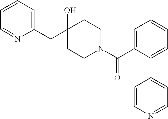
C1(CC2(O)CCN(C(C3=CC=CC=C3C3=CC=NC=C3)=O)CC2)=CC=CC=N1
